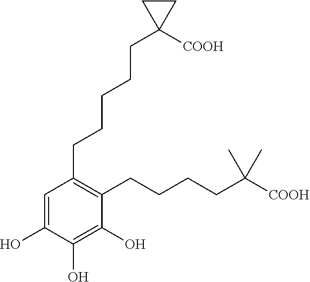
C1(O)=CC(CCCCCC2([COOH])CC2)=C(CCCCC(C)(C)[COOH])C(O)=C1O
